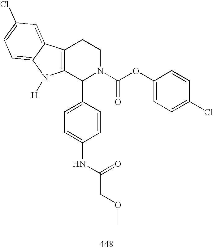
C12=C(C(C3=CC=C(NC(COC)=O)C=C3)N(C(OC3=CC=C(Cl)C=C3)=O)CC1)N([H])C1=CC=C(Cl)C=C21
